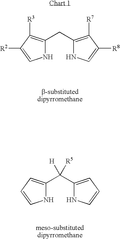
C1(CC2=C([R3])C([R2])=CN2)=C([R7])C([R8])=CN1.C1(C(C2=CC=CN2)([H])[R5])=CC=CN1
